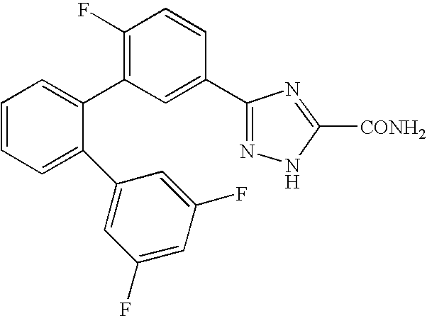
C1(C2=C(F)C=CC(C3=NNC([CONH2])=N3)=C2)=CC=CC=C1C1=CC(F)=CC(F)=C1
